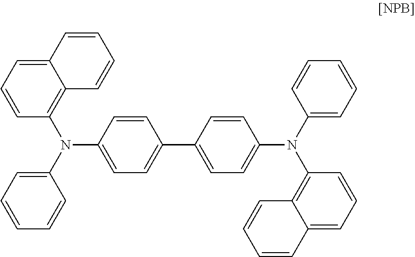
C1=CC(N(C2=CC=CC=C2)C2=C3C(=CC=C2)C=CC=C3)=CC=C1C1=CC=C(N(C2=C3C(=CC=C2)C=CC=C3)C2=CC=CC=C2)C=C1
